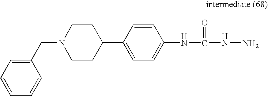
C1(CN2CCC(C3=CC=C(NC(NN)=O)C=C3)CC2)=CC=CC=C1
